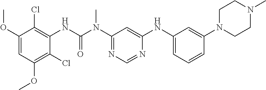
C1(OC)=CC(OC)=C(Cl)C(NC(=O)N(C)C2=NC=NC(NC3=CC=CC(N4CCN(C)CC4)=C3)=C2)=C1Cl
